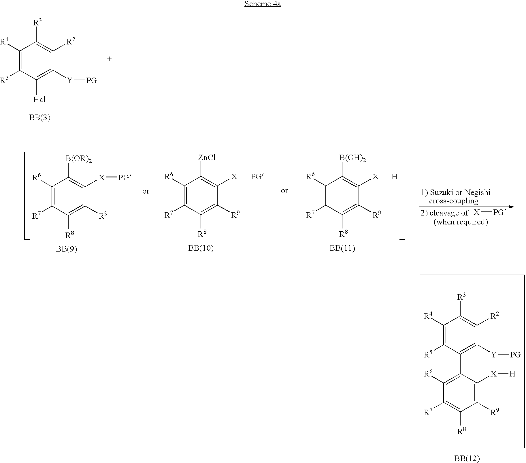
C1([R4])=C([R5])C([Hal])=C([Y][PG])C([R2])=C1[R3].C1([R6])=C([R7])C([R8])=C([R9])C([X][PG])=C1[B(OR)2].C1([R6])=C([R7])C([R8])=C([R9])C([X][PG])=C1[ZnCl].C1([R6])=C([R7])C([R8])=C([R9])C([X][H])=C1[B(OH)2].[X][PG].C1([R4])=C([R5])C(C2=C([R6])C([R7])=C([R8])C([R9])=C2[X][H])=C([Y][PG])C([R2])=C1[R3]
